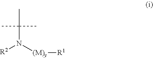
[R2]N([(M)y][R1])C(C)(C)C
